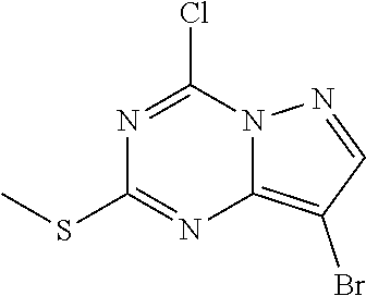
N1=C(Cl)N2C(=C(Br)C=N2)N=C1SC
